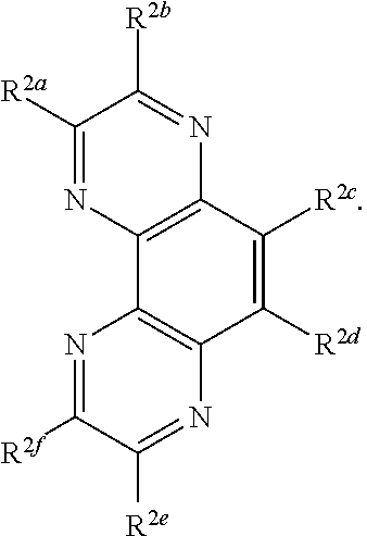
C1([R2a])=NC2=C(N=C1[R2b])C([R2c])=C([R2d])C1=C2N=C([R2f])C([R2e])=N1
